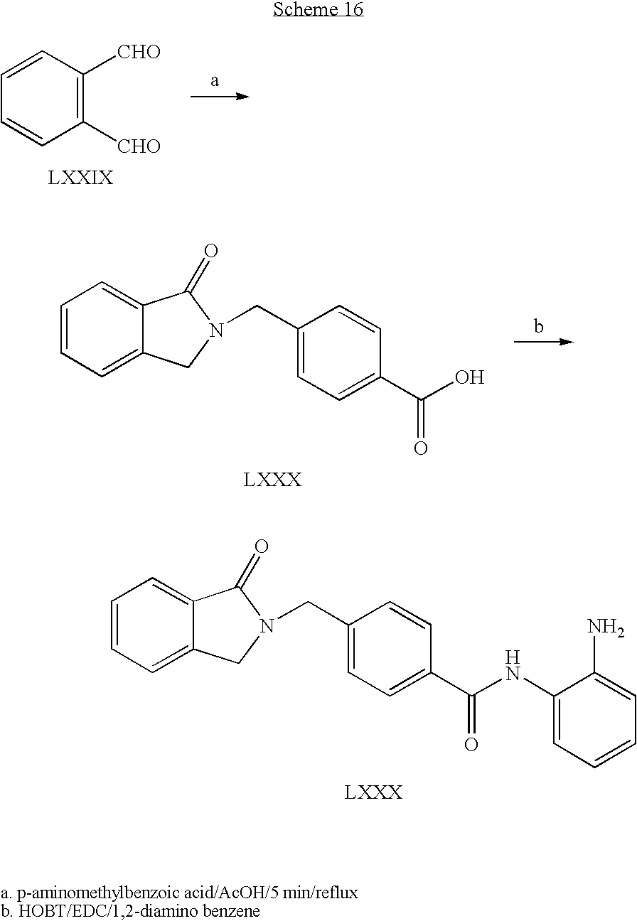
C1=CC([CHO])=C([CHO])C=C1.C1=CC=C2C(=C1)C(=O)N(CC1=CC=C(C(O)=O)C=C1)C2.C1=CC=C2C(=C1)C(=O)N(CC1=CC=C(C(NC3=CC=CC=C3N)=O)C=C1)C2
